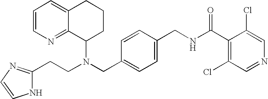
N(CC1=CC=C(CNC(C2=C(Cl)C=NC=C2Cl)=O)C=C1)(C1CCCC2=CC=CN=C12)CCC1=NC=CN1
